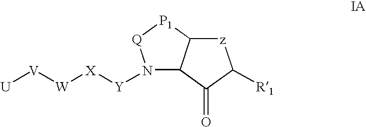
[U][V][W][X][Y]N1C2C([P1][Q]1)[z]C([R1])C2=O
